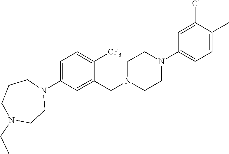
C1=C(N2CCCN(CC)CC2)C=C(CN2CCN(C3=CC=C(C)C(Cl)=C3)CC2)C([CF3])=C1
